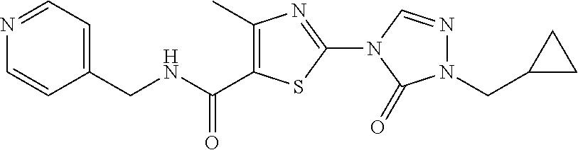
C1=NC=CC(CNC(C2=C(C)N=C(N3C=NN(CC4CC4)C3=O)S2)=O)=C1
